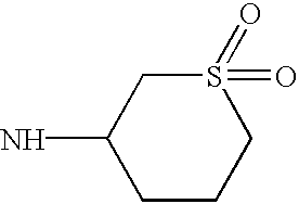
C1CCS(=O)(=O)CC1N
